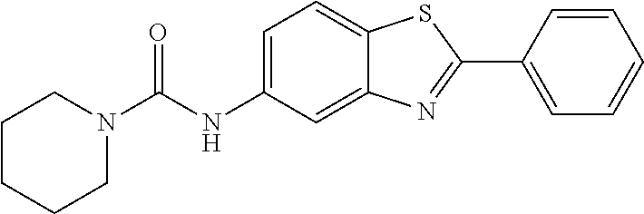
N1(C(NC2=CC=C3C(=C2)N=C(C2=CC=CC=C2)S3)=O)CCCCC1
